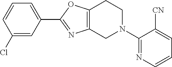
C12=C(N=C(C3=CC=CC(Cl)=C3)O1)CN(C1=NC=CC=C1[CN])CC2
